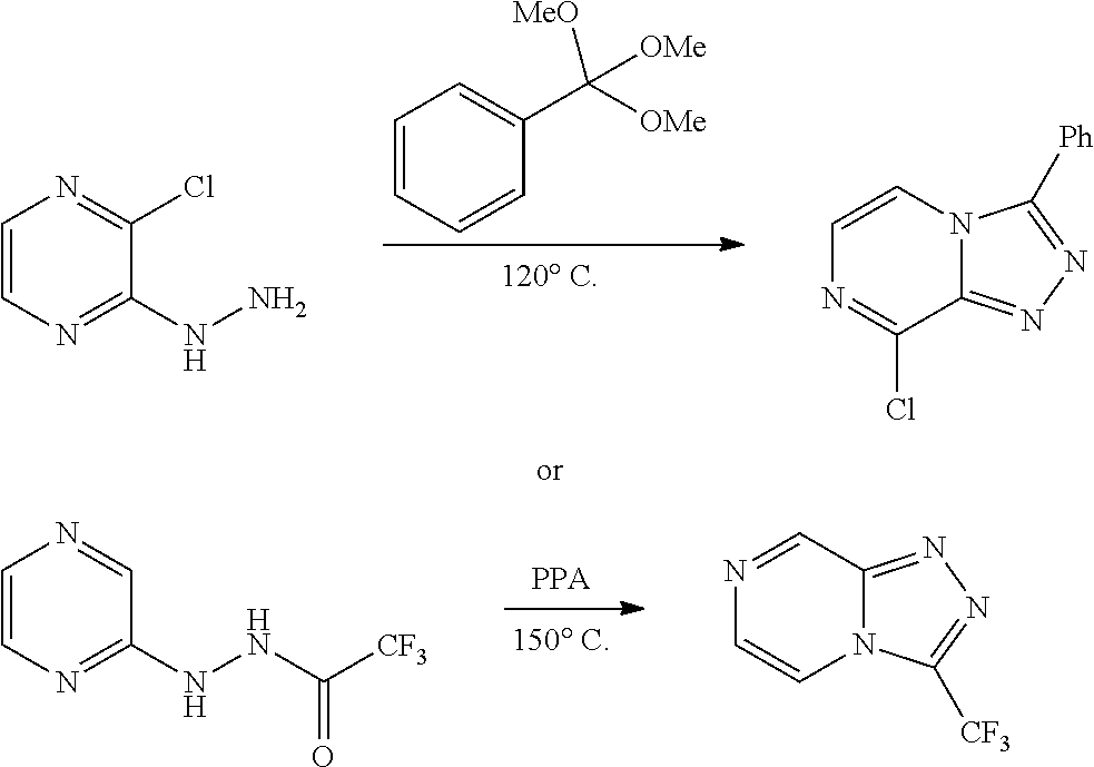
C1=CC=CC(C([OMe])([OMe])[MeO])=C1.C1=CN=C(NN)C(Cl)=N1.C1=CN2C(=NN=C2[Ph])C(Cl)=N1.C1=CN=C(NNC([CF3])=O)C=N1.N1=CC2=NN=C([CF3])N2C=C1
